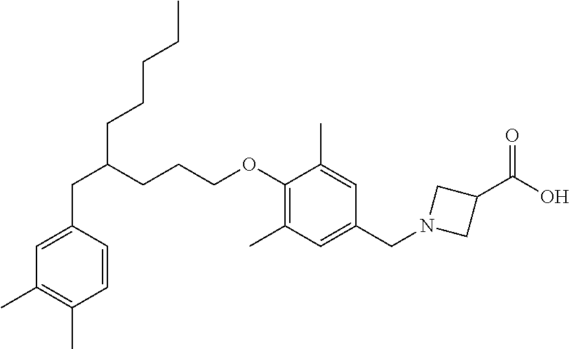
C(C1=CC(C)=C(C)C=C1)C(CCCOC1=C(C)C=C(CN2CC(C(O)=O)C2)C=C1C)CCCCC
